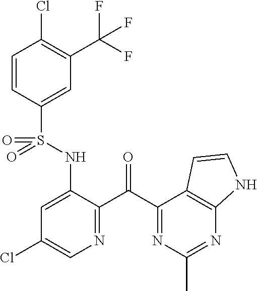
C1=CC(S(NC2=CC(Cl)=CN=C2C(C2=NC(C)=NC3=C2C=CN3)=O)(=O)=O)=CC(C(F)(F)F)=C1Cl
